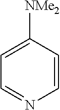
C1=C([NMe2])C=CN=C1
